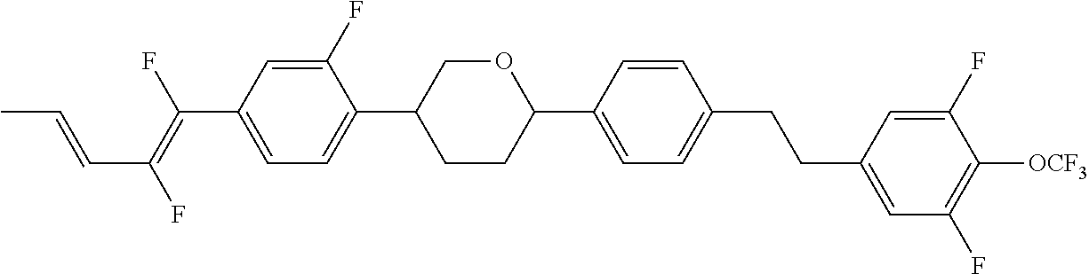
C1(F)=CC(C(=C(F)C=CC)F)=CC=C1C1CCC(C2=CC=C(CCC3=CC(F)=C([OCF3])C(F)=C3)C=C2)OC1
